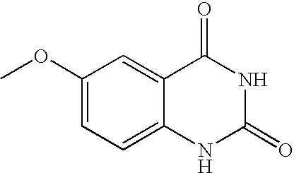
C1=C2C(=CC(OC)=C1)C(=O)NC(=O)N2
